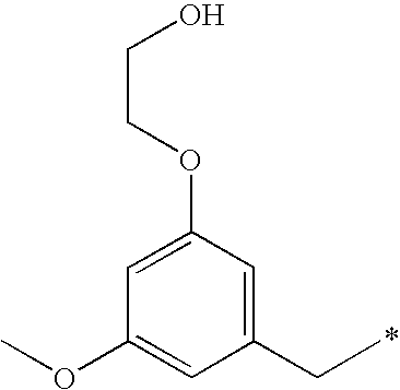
C1(CC)=CC(OCCO)=CC(OC)=C1
